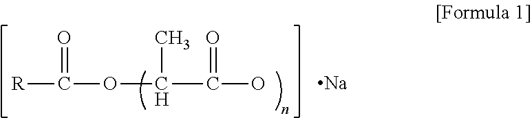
[R]C(OC(C(=O)O)C)=O.[Na]
